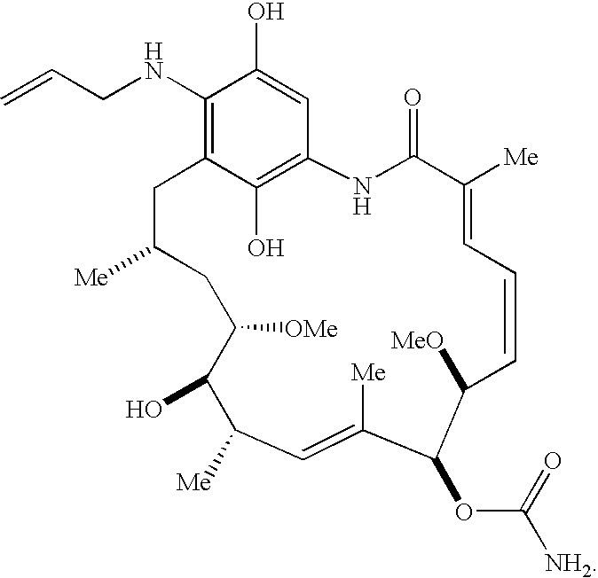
C1(NCC=C)=C2C(O)=C(C=C1O)NC(=O)C([Me])=CC=CC([MeO])C(OC([NH2])=O)C([Me])=CC([Me])C(O)C([OMe])CC([Me])C2
